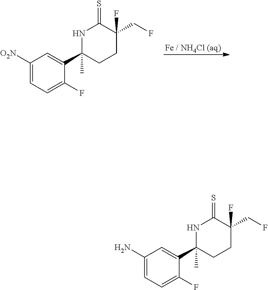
C1([O2N])=CC=C(F)C(C2(C)CCC(F)(CF)C(=S)N2)=C1.[Fe / NH4Cl (aq)].C1(N)=CC=C(F)C(C2(C)CCC(F)(CF)C(=S)N2)=C1
